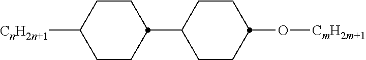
C1CC(O[CmH2m+1])CCC1C1CCC([CnH2n+1])CC1
